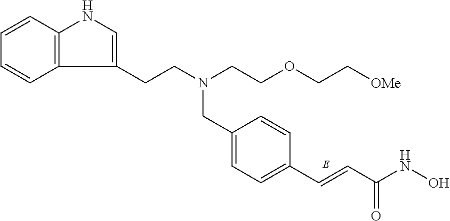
C1=C(CN(CCOCC[OMe])CCC2=CNC3=C2C=CC=C3)C=CC(C=CC(NO)=O)=C1
